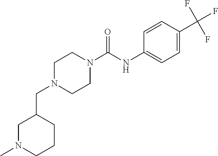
C1N(C)CCCC1CN1CCN(C(NC2=CC=C(C(F)(F)F)C=C2)=O)CC1
